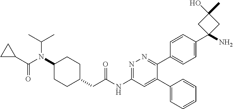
O=C(NC1=NN=C(C2=CC=C(C3(N)CC(C)(O)C3)C=C2)C(C2=CC=CC=C2)=C1)CC1CCC(N(C(C2CC2)=O)C(C)C)CC1
